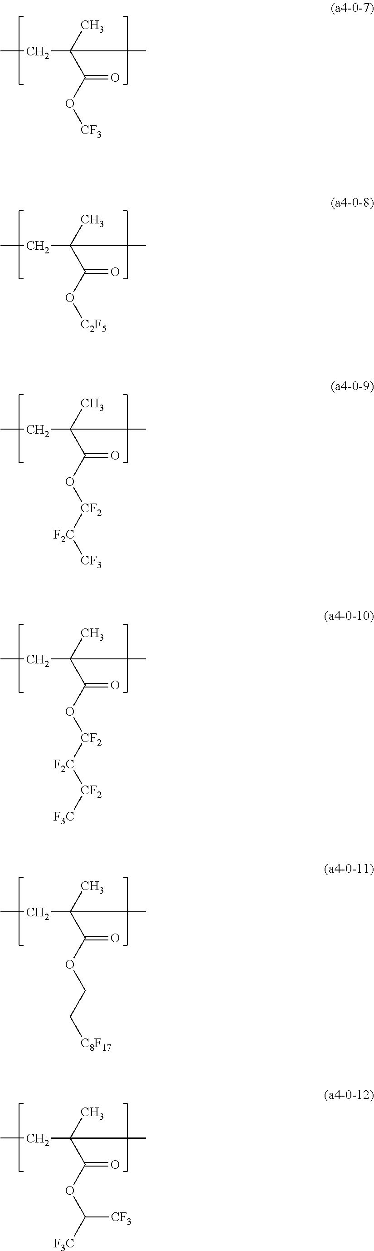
CCC(C)(C)C(O[CF3])=O.CCC(C)(C)C(O[C2F5])=O.CCC(C)(C)C(O[CF2][F2C][CF3])=O.CCC(C)(C)C(O[CF2][F2C][CF2][F3C])=O.CCC(C)(C)C(OCC[C8F17])=O.CCC(C)(C)C(OC([F3C])[CF3])=O
